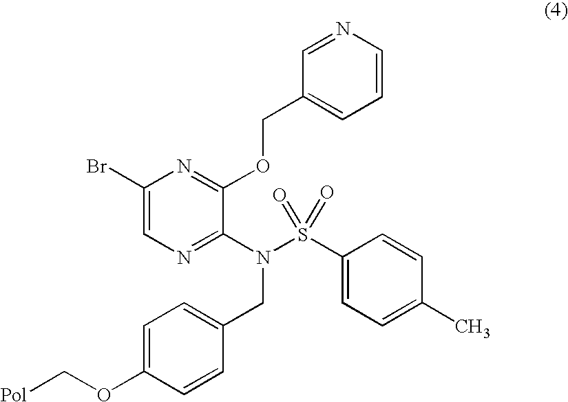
C1(Br)=CN=C(N(S(C2=CC=C(C)C=C2)(=O)=O)CC2=CC=C(OC[Pol])C=C2)C(OCC2=CC=CN=C2)=N1
